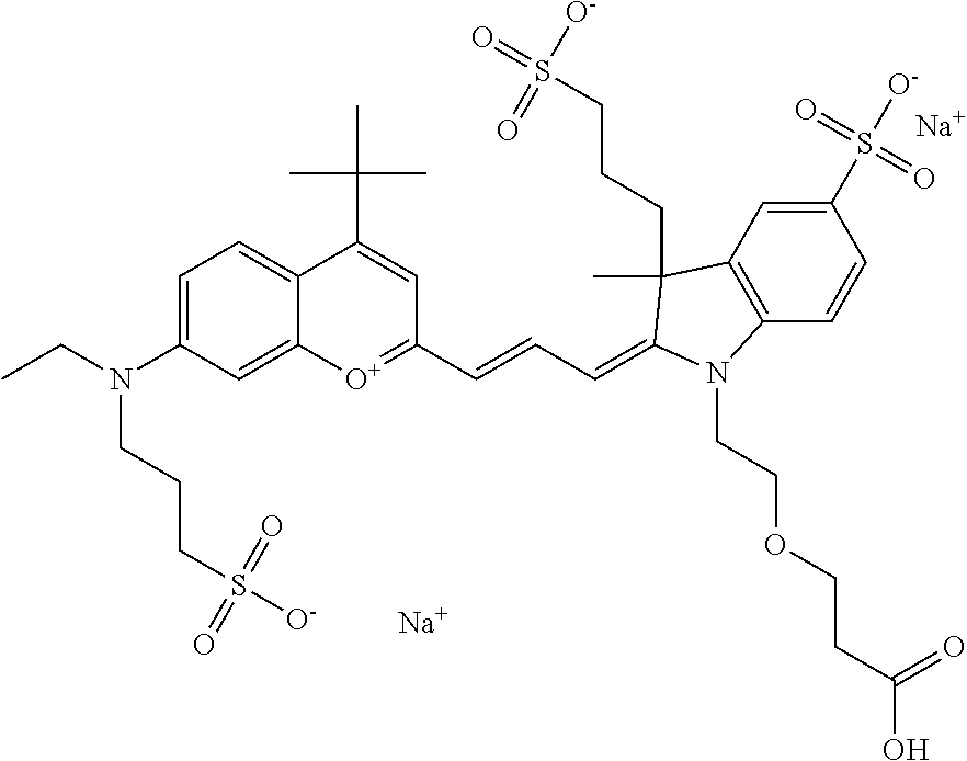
[O+]1=C(C=CC=C2C(C)(CCCS([O-])(=O)=O)C3=C(C=CC(S(=O)([O-])=O)=C3)N2CCOCCC(O)=O)C=C(C(C)(C)C)C2=CC=C(N(CC)CCCS(=O)(=O)[O-])C=C12.[Na].[Na]
